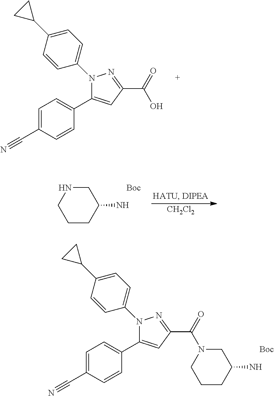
N1(C2=CC=C(C3CC3)C=C2)C(C2=CC=C(C#N)C=C2)=CC(C(O)=O)=N1.C1CC(N)CNC1.[Boc].[CH2Cl2].N1(C2=CC=C(C3CC3)C=C2)C(C2=CC=C(C#N)C=C2)=CC(C(N2CCCC(N)C2)=O)=N1.[Boc]
